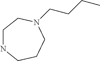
C1NCCCN(CCCC)C1
